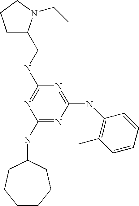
C(C1CCCN1CC)NC1=NC(NC2CCCCCC2)=NC(NC2=C(C)C=CC=C2)=N1
